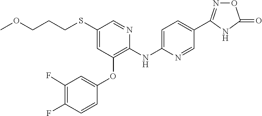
C1(SCCCOC)=CC(OC2=CC(F)=C(F)C=C2)=C(NC2=CC=C(C3=NOC(=O)N3)C=N2)N=C1
